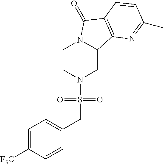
C1CN(S(CC2=CC=C([F3C])C=C2)(=O)=O)CC2N1C(=O)C1=C2N=C(C)C=C1
